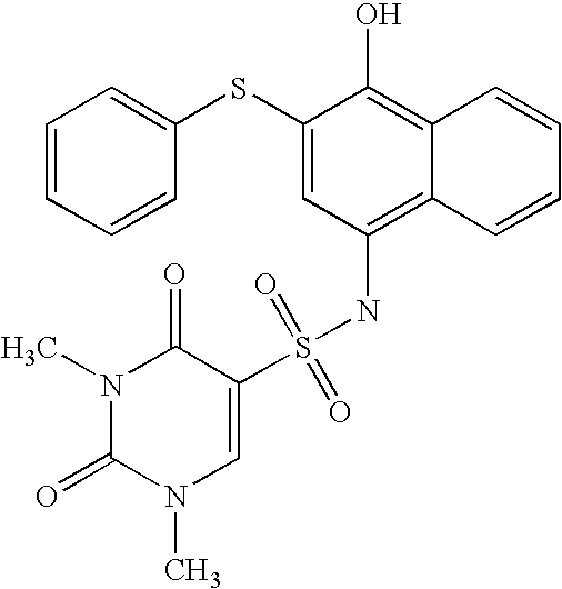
C1=CC=CC(SC2=CC(NS(=O)(=O)C3=CN(C)C(=O)N(C)C3=O)=C3C(=C2O)C=CC=C3)=C1
